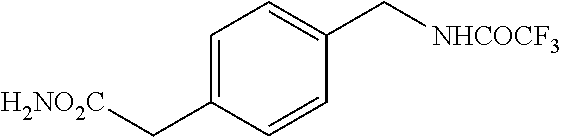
C1=C(C[H2NO2C])C=CC(C[NHCOCF3])=C1
